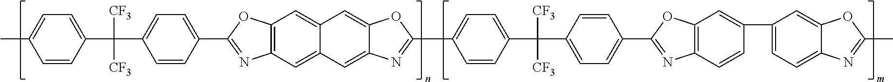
CC1=CC=C(C(C2=CC=C(C3=NC4=C(O3)C=C3C(=C4)C=C4N=C(C5=CC=C(C(C6=CC=C(C7=NC8=C(O7)C=C(C7=CC=C9N=C(C)OC9=C7)C=C8)C=C6)([CF3])[CF3])C=C5)OC4=C3)C=C2)([CF3])[CF3])C=C1
